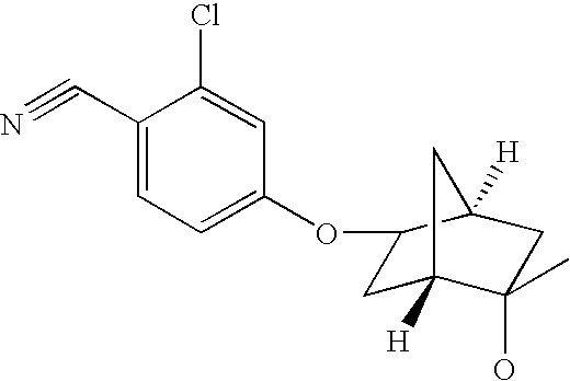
C1(C#N)=CC=C(OC2CC3([H])C(C)(O)CC2([H])C3)C=C1Cl
